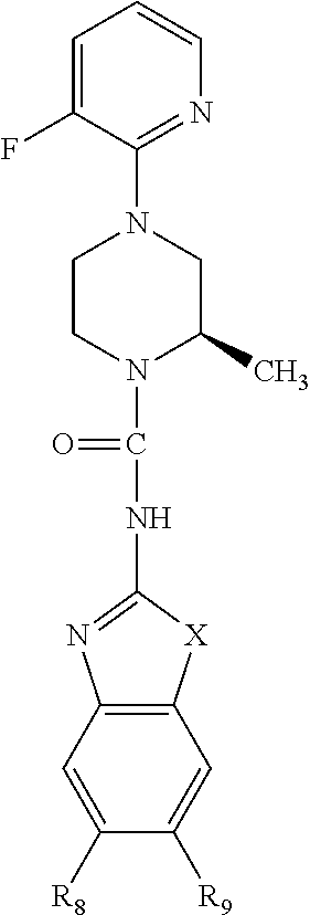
C12=C(C=C([R8])C([R9])=C1)N=C(NC(=O)N1C(C)CN(C3=NC=CC=C3F)CC1)[X]2
